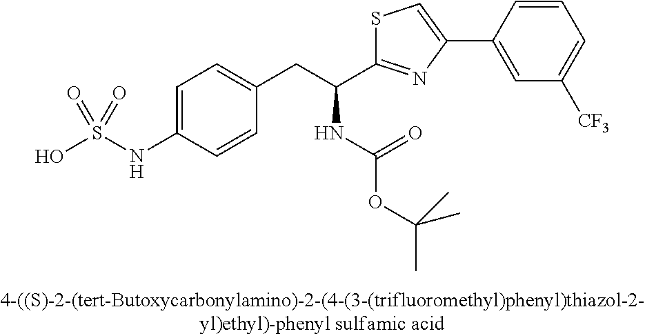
OS(NC1=CC=C(CC(C2=NC(C3=CC([CF3])=CC=C3)=CS2)NC(OC(C)(C)C)=O)C=C1)(=O)=O
